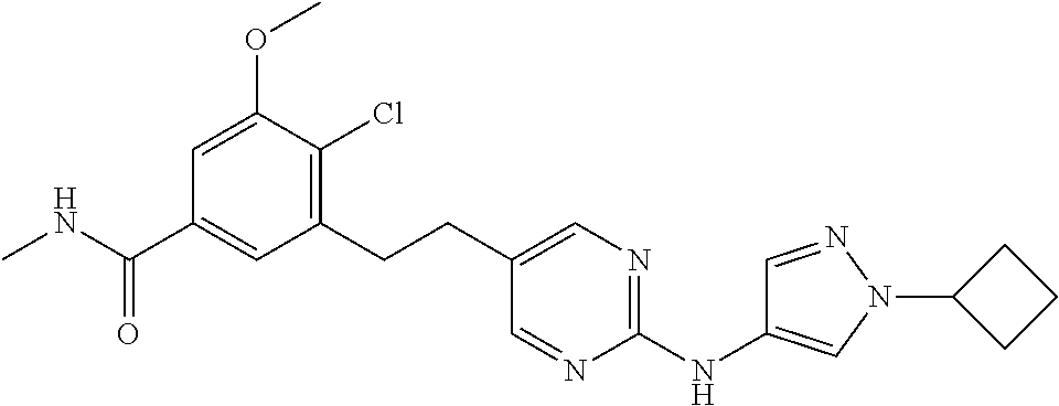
CNC(C1=CC(CCC2=CN=C(NC3=CN(C4CCC4)N=C3)N=C2)=C(Cl)C(OC)=C1)=O
